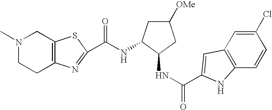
C(NC1CC([OMe])CC1NC(=O)C1=CC2=C(C=CC(Cl)=C2)N1)(=O)C1=NC2=C(S1)CN(C)CC2
